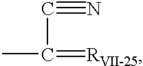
C(C)(C#N)=[RVII-25]
